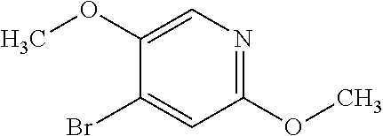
N1=C(OC)C=C(Br)C(OC)=C1
